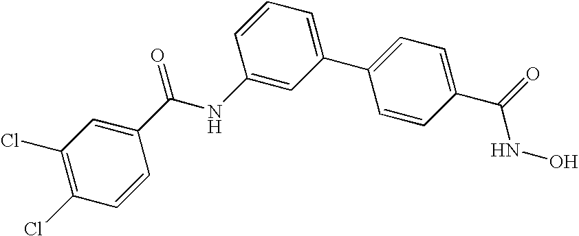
C1(C(NC2=CC(C3=CC=C(C(NO)=O)C=C3)=CC=C2)=O)=CC(Cl)=C(Cl)C=C1
